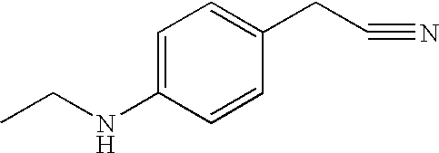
C1=C(NCC)C=CC(CC#N)=C1
